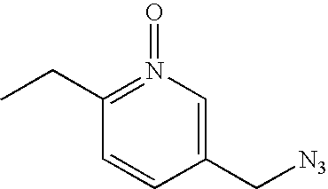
C1(C[N3])=CN(=O)=C(CC)C=C1
